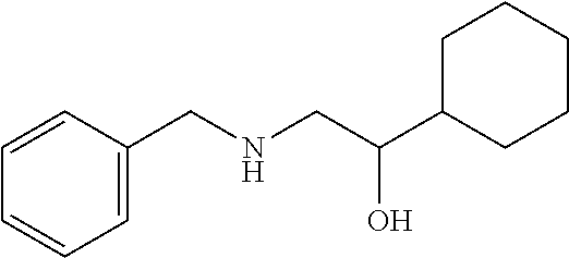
C1=CC=C(CNCC(C2CCCCC2)O)C=C1
